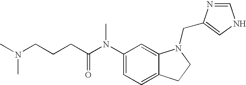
C1(N(C(CCCN(C)C)=O)C)=CC=C2C(=C1)N(CC1=CNC=N1)CC2
